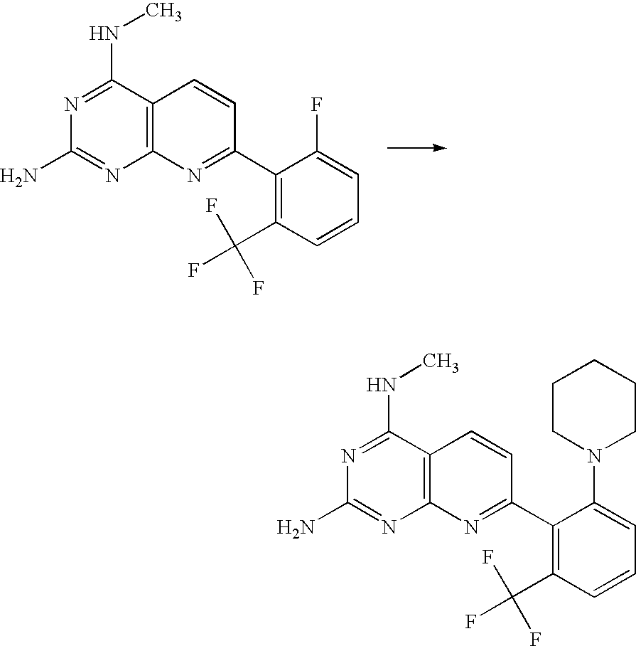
N1=C(NC)C2=C(N=C1N)N=C(C1=C(C(F)(F)F)C=CC=C1N1CCCCC1)C=C2.N1=C(NC)C2=C(N=C1N)N=C(C1=C(C(F)(F)F)C=CC=C1F)C=C2
